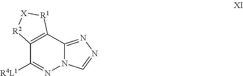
C12=C(C3=NN=CN3N=C1[R4L1])[R1][X][R2]2
